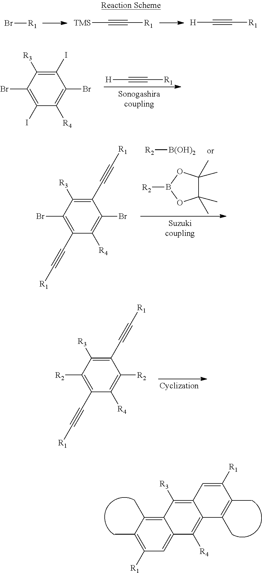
Br[R1].[TMS]C#C[R1].[H]C#C[R1].C1(I)=C([R3])C(Br)=C(I)C([R4])=C1Br.[H]C#C[R1].[R2][B(OH)2].C1(C#C[R1])=C([R3])C(Br)=C(C#C[R1])C([R4])=C1Br.C1(C)(C)C(C)(C)OB([R2])O1.C1(C#C[R1])=C([R3])C([R2])=C(C#C[R1])C([R4])=C1[R2].C12=C(C)C(C)=C([R1])C=C1C([R4])=C1C(=C2[R3])C=C([R1])C(C)=C1C
